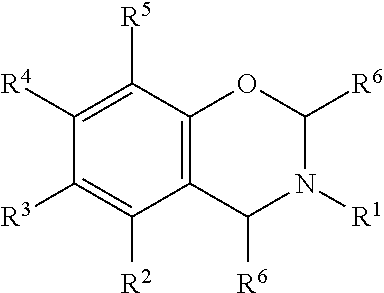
C1([R5])=C([R4])C([R3])=C([R2])C2=C1OC([R6])N([R1])C2[R6]
